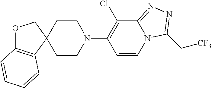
C12(CCN(C3=C(Cl)C4=NN=C(C[CF3])N4C=C3)CC1)COC1=C2C=CC=C1
